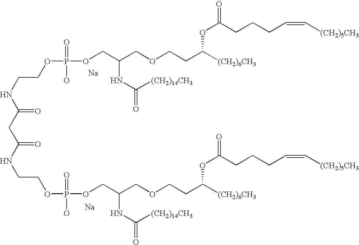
[Na].[Na].N(CCOP(OCC(COCCC([(CH2)6CH3])OC(=O)CCCC=C[(CH2)5CH3])NC(=O)[(CH2)14CH3])(=O)O)C(=O)CC(NCCOP(O)(=O)OCC(COCCC([(CH2)6CH3])OC(=O)CCCC=C[(CH2)5CH3])NC(=O)[(CH2)14CH3])=O
